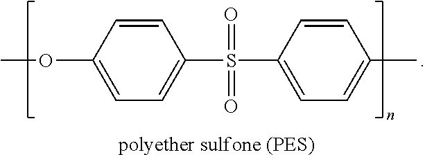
O(C1=CC=C(S(=O)(C2=CC=C(C)C=C2)=O)C=C1)C
